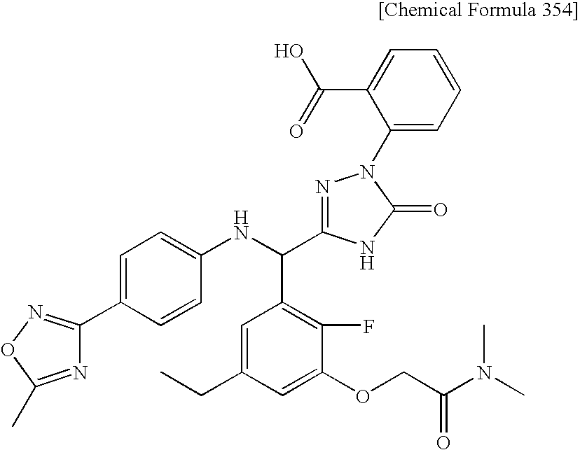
C1=C(C2=NOC(C)=N2)C=CC(NC(C2=C(F)C(OCC(N(C)C)=O)=CC(CC)=C2)C2=NN(C3=CC=CC=C3C(=O)O)C(=O)N2)=C1
